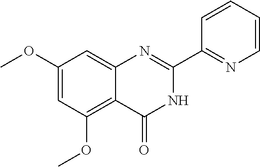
C1(OC)=CC(OC)=C2C(=C1)N=C(C1=NC=CC=C1)NC2=O
